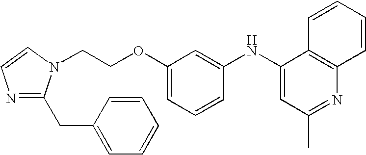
C(COC1=CC=CC(NC2=CC(C)=NC3=C2C=CC=C3)=C1)N1C(CC2=CC=CC=C2)=NC=C1
